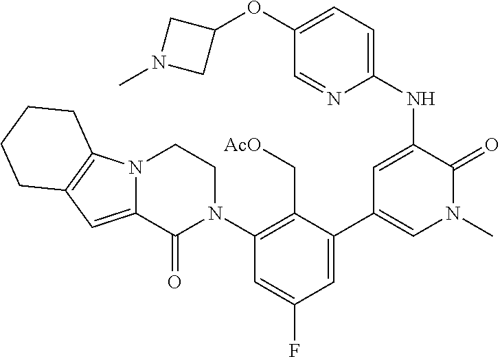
C1(N2CCN3C(=CC4=C3CCCC4)C2=O)=C(C[AcO])C(C2=CN(C)C(=O)C(NC3=CC=C(OC4CN(C)C4)C=N3)=C2)=CC(F)=C1
